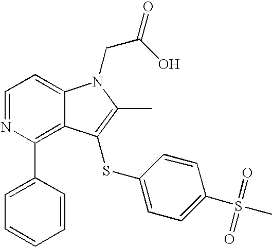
C1=NC(C2=CC=CC=C2)=C2C(=C1)N(CC(O)=O)C(C)=C2SC1=CC=C(S(=O)(C)=O)C=C1
